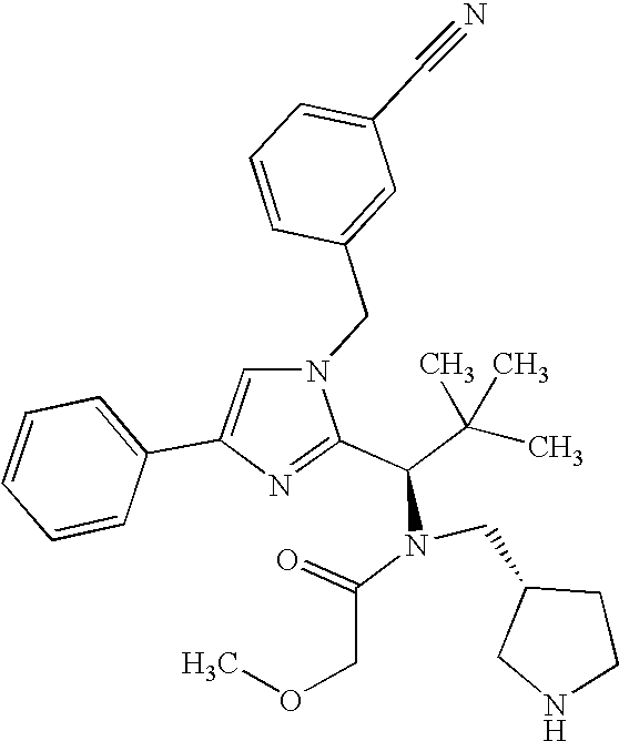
N1(CC2=CC(C#N)=CC=C2)C=C(C2=CC=CC=C2)N=C1C(C(C)(C)C)N(C(COC)=O)CC1CNCC1
